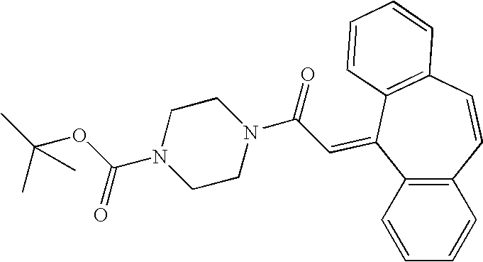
C1=CC=CC2=C1C(=CC(N1CCN(C(OC(C)(C)C)=O)CC1)=O)C1=C(C=C2)C=CC=C1
